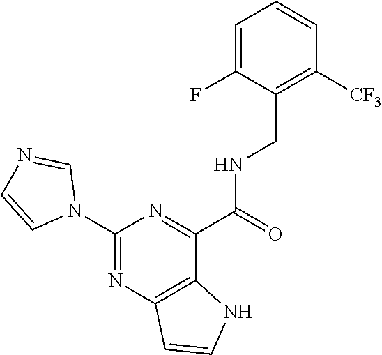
C1=C(F)C(CNC(C2=NC(N3C=NC=C3)=NC3=C2NC=C3)=O)=C([CF3])C=C1
